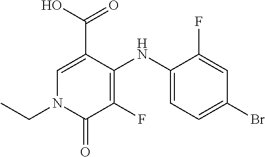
C1=C(C(O)=O)C(NC2=CC=C(Br)C=C2F)=C(F)C(=O)N1CC
